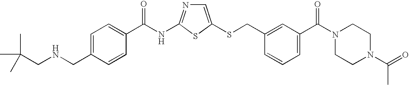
C1=C(SCC2=CC(C(N3CCN(C(=O)C)CC3)=O)=CC=C2)SC(NC(=O)C2=CC=C(CNCC(C)(C)C)C=C2)=N1
